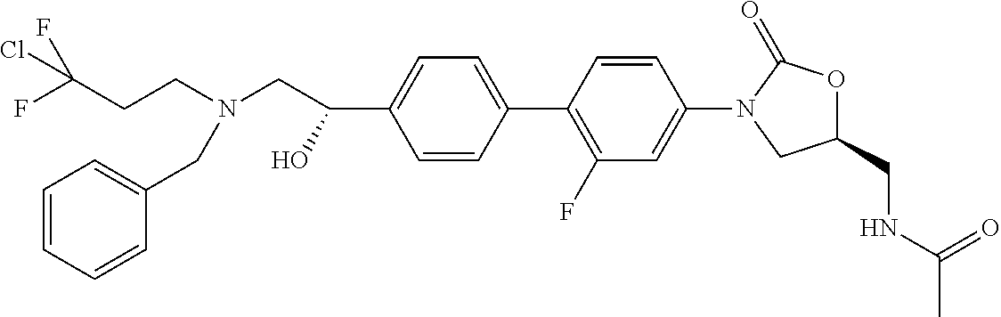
C1(N2CC(CNC(C)=O)OC2=O)=CC(F)=C(C2=CC=C(C(CN(CCC(F)(F)Cl)CC3=CC=CC=C3)O)C=C2)C=C1
